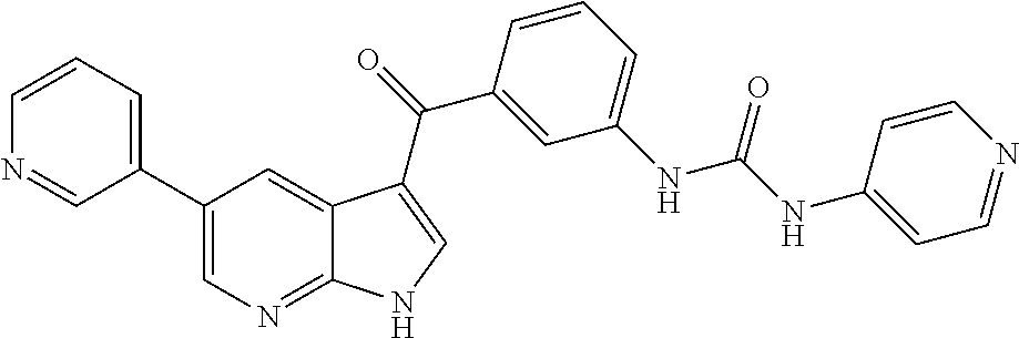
C1(C2=CC=CN=C2)=CN=C2C(=C1)C(C(=O)C1=CC(NC(NC3=CC=NC=C3)=O)=CC=C1)=CN2
